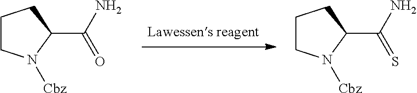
C1CN([Cbz])C(C(N)=O)C1.C1CN([Cbz])C(C(N)=S)C1
